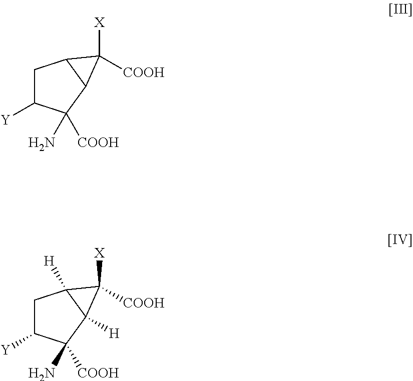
C1C([Y])C([COOH])(N)C2C1C2([X])[COOH].C1C([Y])C([COOH])(N)C2([H])C1([H])C2([X])[COOH]
